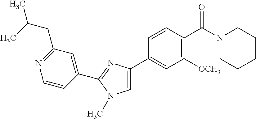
C1(C2=CC([OCH3])=C(C(N3CCCCC3)=O)C=C2)=CN(C)C(C2=CC(CC(C)C)=NC=C2)=N1
